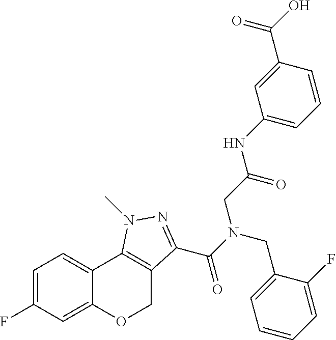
C1=C(F)C=C2C(=C1)C1=C(CO2)C(C(N(CC2=CC=CC=C2F)CC(NC2=CC=CC(C(O)=O)=C2)=O)=O)=NN1C
